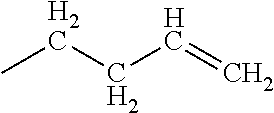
CCCC=C
